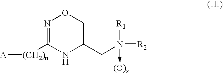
[A][(CH2)n]C1=NOCC(CN([R2])([R1])->[(O)z])N1
